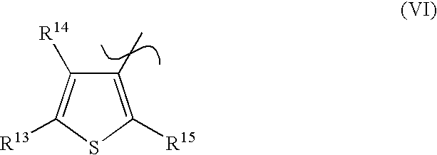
C1(C)=C([R15])SC([R13])=C1[R14]
